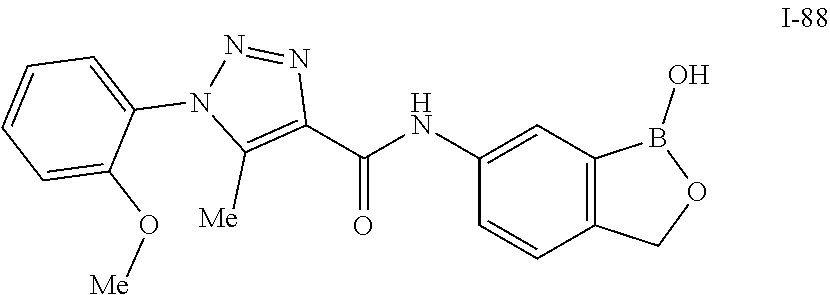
C1(NC(C2=C([Me])N(C3=CC=CC=C3O[Me])N=N2)=O)=CC2=C(C=C1)COB2O
